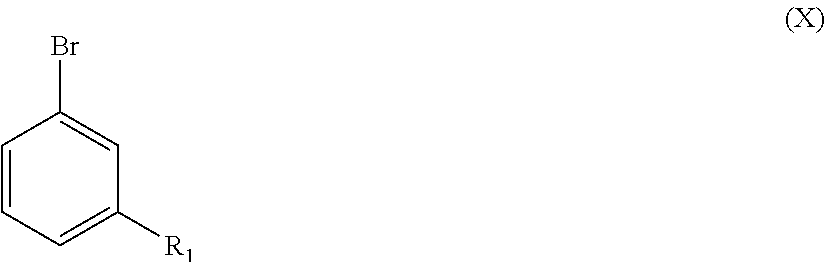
C1=CC=C([R1])C=C1Br
